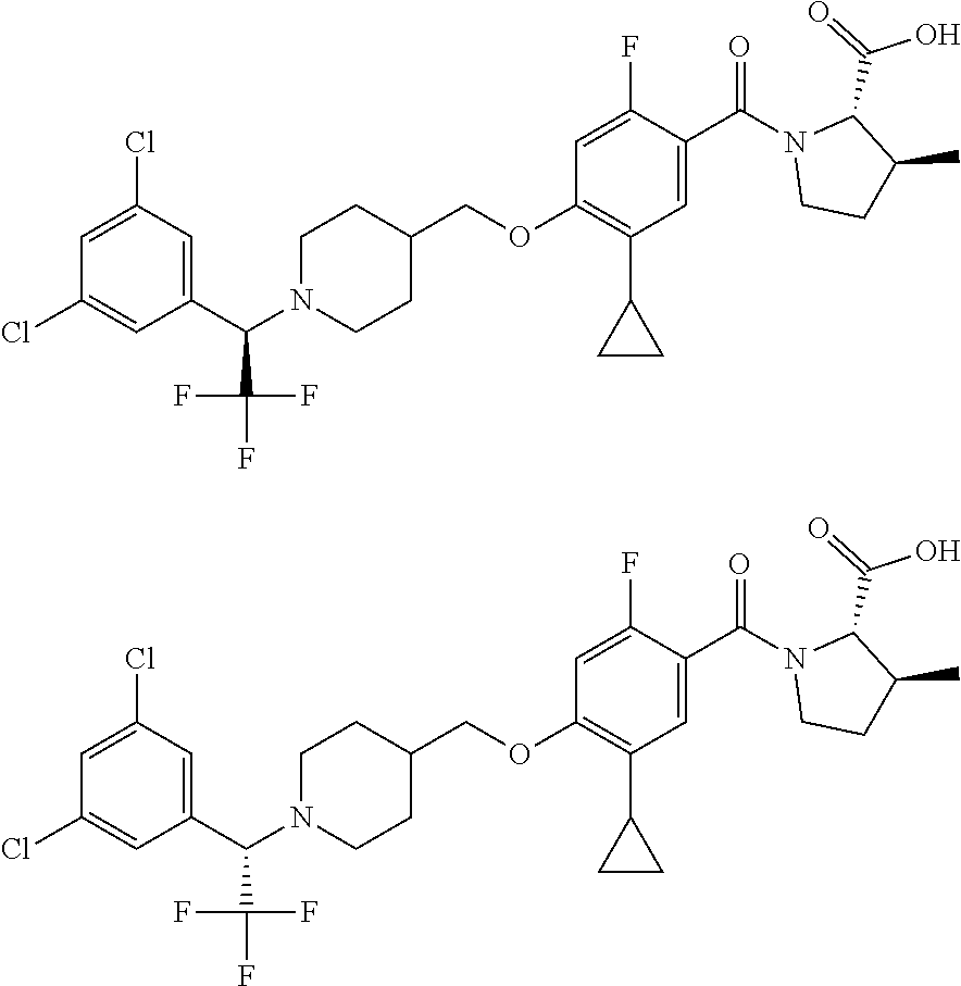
C1(Cl)=CC(C(C(F)(F)F)N2CCC(COC3=C(C4CC4)C=C(C(=O)N4CCC(C)C4C(O)=O)C(F)=C3)CC2)=CC(Cl)=C1.C1(Cl)=CC(C(C(F)(F)F)N2CCC(COC3=C(C4CC4)C=C(C(=O)N4CCC(C)C4C(O)=O)C(F)=C3)CC2)=CC(Cl)=C1
